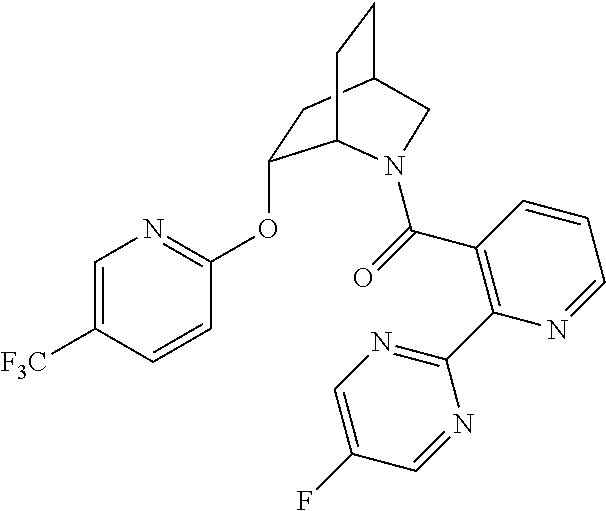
C1=C([F3C])C=CC(OC2CC3CCC2N(C(C2=C(C4=NC=C(F)C=N4)N=CC=C2)=O)C3)=N1
